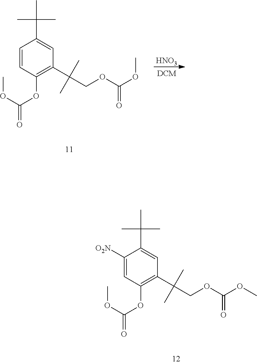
[HNO3].C1=CC(OC(=O)OC)=C(C(COC(OC)=O)(C)C)C=C1C(C)(C)C.C1([O2N])=CC(OC(=O)OC)=C(C(COC(OC)=O)(C)C)C=C1C(C)(C)C
